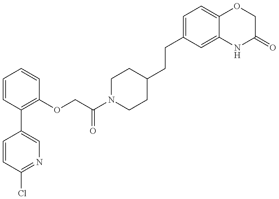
C1=CC(Cl)=NC=C1C1=C(OCC(N2CCC(CCC3=CC=C4C(=C3)NC(=O)CO4)CC2)=O)C=CC=C1
